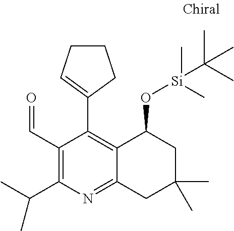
C1(C=O)=C(C(C)C)N=C2C(=C1C1=CCCC1)C(O[Si](C)(C)C(C)(C)C)CC(C)(C)C2
